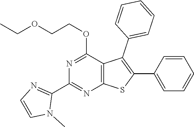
C1(C2=NC3=C(C(OCCOCC)=N2)C(C2=CC=CC=C2)=C(C2=CC=CC=C2)S3)=NC=CN1C
